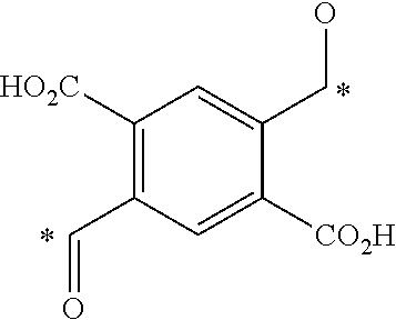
C1([HO2C])=C(C=O)C=C([CO2H])C(CO)=C1
